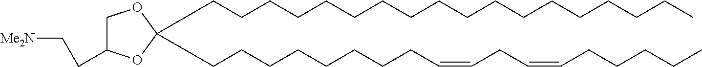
C(CCCCCCCCCCCCCCCCC)C1(CCCCCCCCC=CCC=CCCCCC)OCC(CC[Me2N])O1
